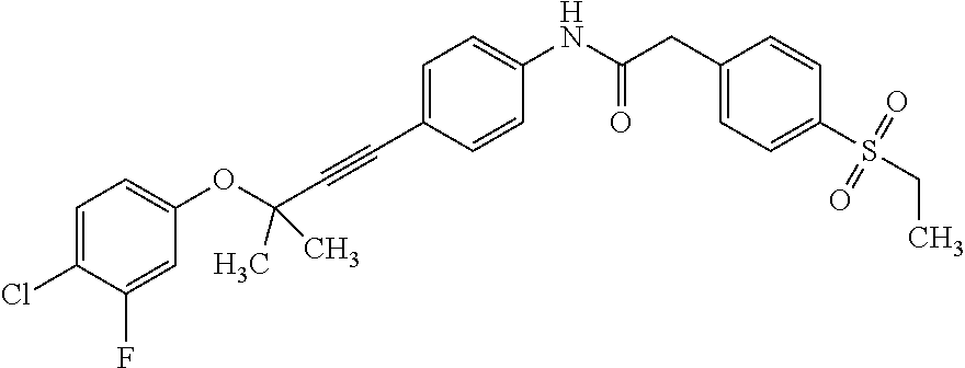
C(C1=CC=C(NC(CC2=CC=C(S(CC)(=O)=O)C=C2)=O)C=C1)#CC(OC1=CC=C(Cl)C(F)=C1)(C)C
